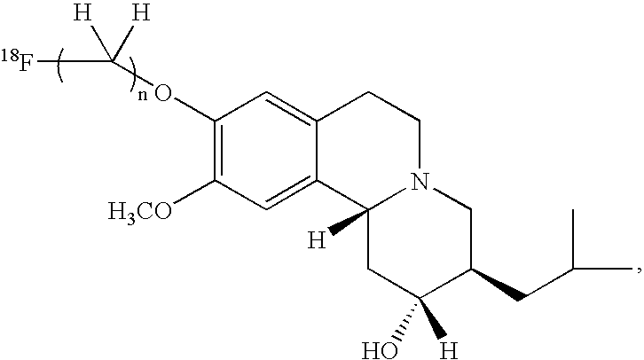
C1(OC([H])([H])[18F])=C([H3CO])C=C2C(=C1)CCN1C2([H])CC([H])(O)C(CC(C)C)C1
